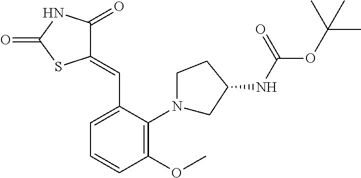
C1(OC)=C(N2CCC(NC(OC(C)(C)C)=O)C2)C(C=C2C(=O)NC(=O)S2)=CC=C1
